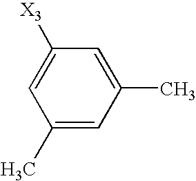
C1(C)=CC(C)=CC([X3])=C1
